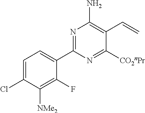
C1(C2=NC(N)=C(C=C)C([CO2nPr])=N2)=CC=C(Cl)C([NMe2])=C1F
